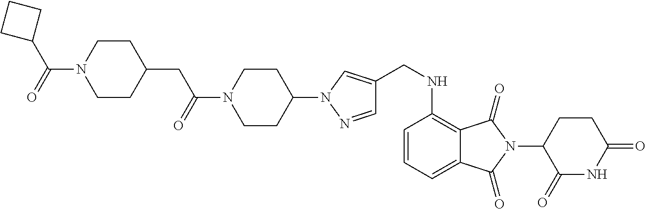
C1(CNC2=C3C(=CC=C2)C(=O)N(C2C(=O)NC(=O)CC2)C3=O)=CN(C2CCN(C(=O)CC3CCN(C(=O)C4CCC4)CC3)CC2)N=C1
